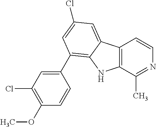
C12=C(C(C)=NC=C1)NC1=C(C3=CC(Cl)=C(OC)C=C3)C=C(Cl)C=C21
